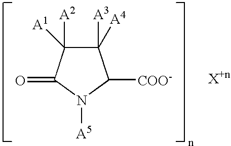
C1([A3])([A4])C([A2])([A1])C(=O)N([A5])C1[COO-]
